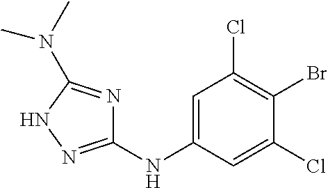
C1=C(NC2=NNC(N(C)C)=N2)C=C(Cl)C(Br)=C1Cl
